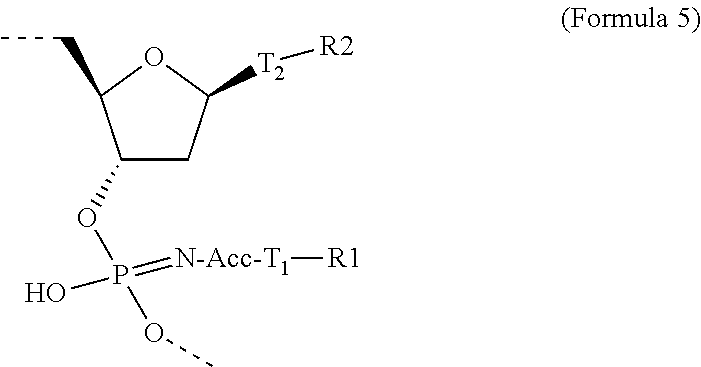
C1(OP(=[N-Acc-T1][R1])(OC)O)CC([T2][R2])OC1CC
